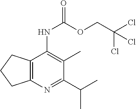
N1=C(C(C)C)C(C)=C(NC(=O)OCC(Cl)(Cl)Cl)C2=C1CCC2
